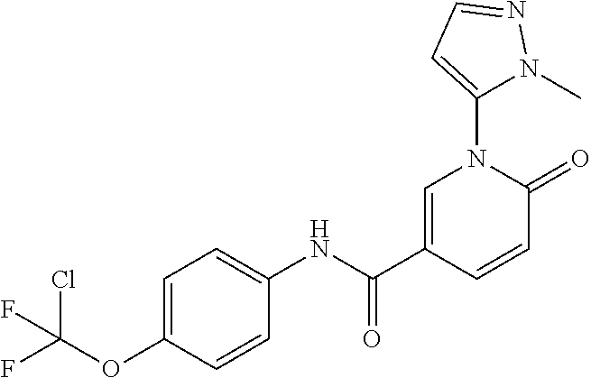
ClC(OC1=CC=C(NC(=O)C2=CN(C3=CC=NN3C)C(=O)C=C2)C=C1)(F)F
